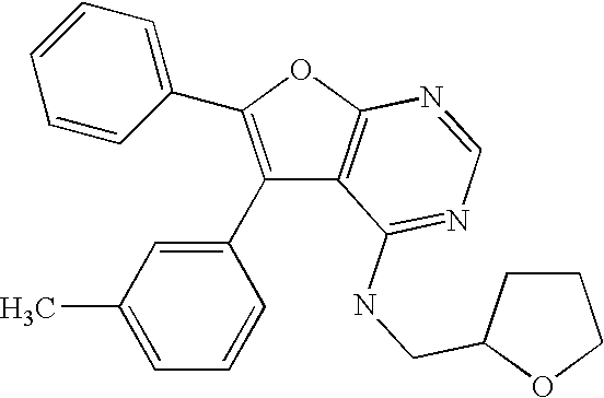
C1(C2=CC(C)=CC=C2)=C(C2=CC=CC=C2)OC2=C1C(NCC1CCCO1)=NC=N2
